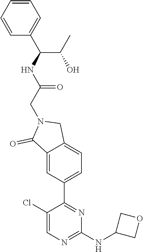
C1(Cl)=CN=C(NC2COC2)N=C1C1=CC=C2C(=C1)C(=O)N(CC(NC(C1=CC=CC=C1)C(C)O)=O)C2
